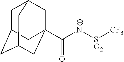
C1C2CC3CC(C([N-][SO2][CF3])=O)(CC1C3)C2
